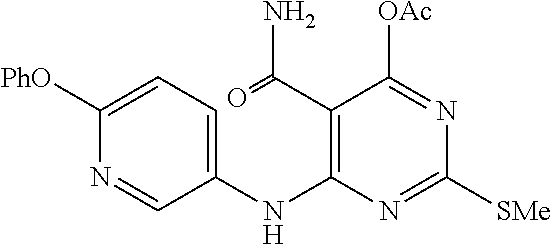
C1([PhO])=CC=C(NC2=C(C(=O)N)C([OAc])=NC([SMe])=N2)C=N1
